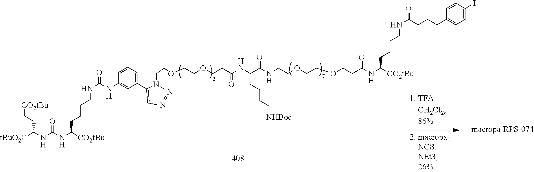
[tBuO2C]C(NC(NC([CO2tBu])CCCCNC(NC1=CC(C2=CN=NN2CCOCCOCCC(NC(C(NCCOCCOCCC(NC([CO2tBu])CCCCNC(CCCC2=CC=C(I)C=C2)=O)=O)=O)CCCC[NHBoc])=O)=CC=C1)=O)=O)CC[CO2tBu]
